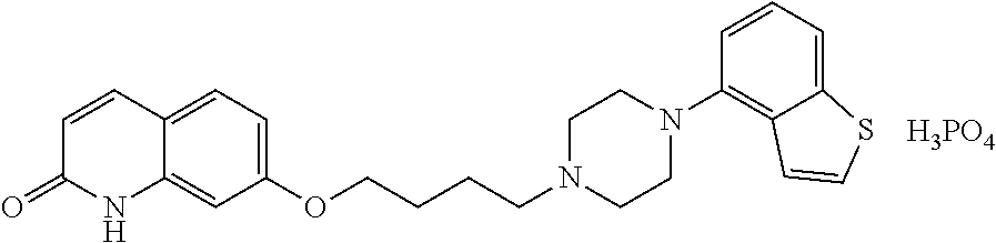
C12=CC(OCCCCN3CCN(C4=C5C(=CC=C4)SC=C5)CC3)=CC=C1C=CC(=O)N2.[H3PO4]
